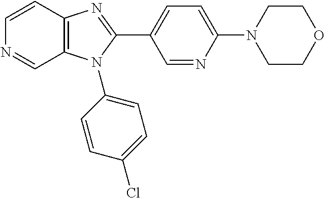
C1=CC2=C(C=N1)N(C1=CC=C(Cl)C=C1)C(C1=CC=C(N3CCOCC3)N=C1)=N2
